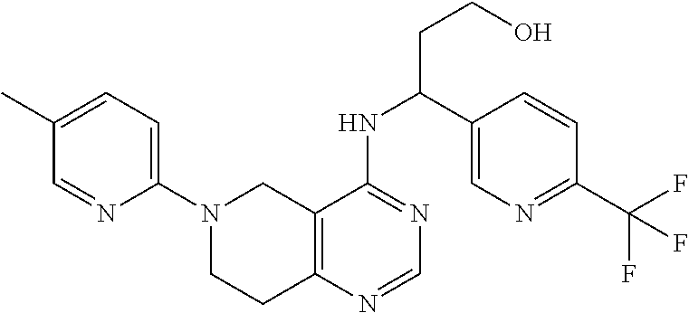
C1=C(C)C=NC(N2CCC3=C(C2)C(NC(CCO)C2=CN=C(C(F)(F)F)C=C2)=NC=N3)=C1
